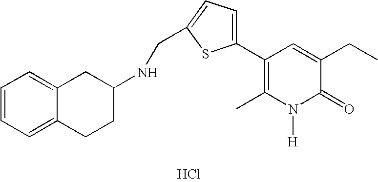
Cl.C1(C2=CC=C(CNC3CCC4=CC=CC=C4C3)S2)=C(C)N([H])C(=O)C(CC)=C1
